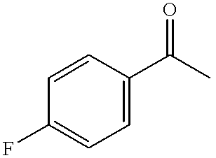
C1=CC(C(C)=O)=CC=C1F
